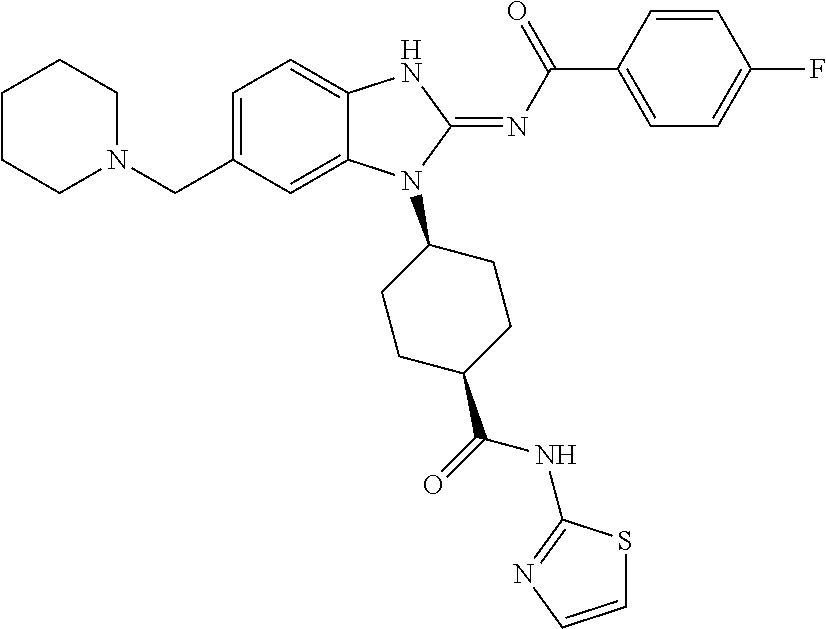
C1CCN(CC2=CC=C3C(=C2)N(C2CCC(C(NC4=NC=CS4)=O)CC2)C(=NC(=O)C2=CC=C(F)C=C2)N3)CC1
